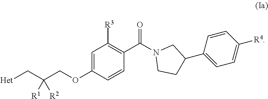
C1=C(OCC(C[Het])([R2])[R1])C=CC(C(N2CCC(C3=CC=C([R4])C=C3)C2)=O)=C1[R3]
